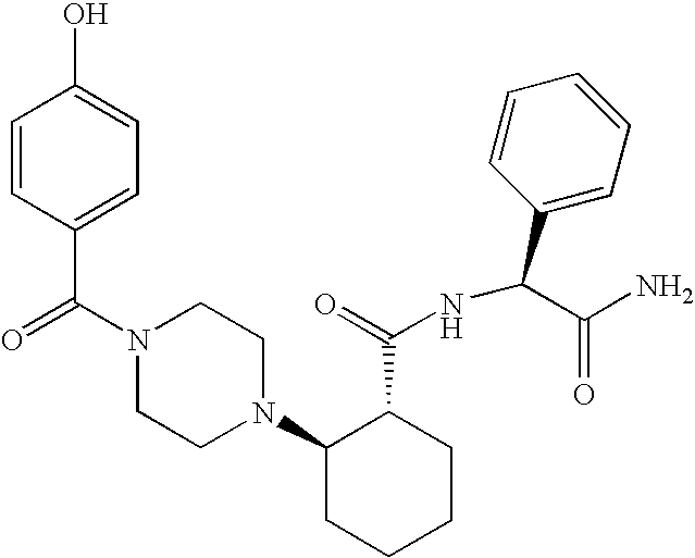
C(N1CCN(C2CCCCC2C(=O)NC(C2=CC=CC=C2)C(N)=O)CC1)(=O)C1=CC=C(O)C=C1
